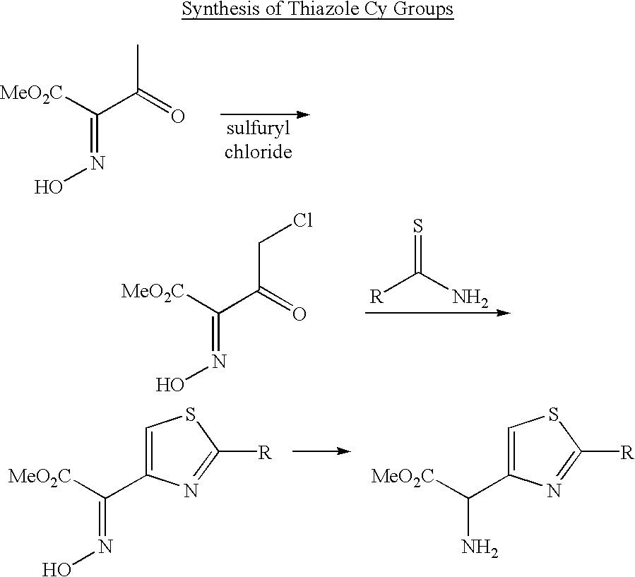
[MeO2C]C(C(=O)C)=NO.[MeO2C]C(C(=O)CCl)=NO.[R]C(N)=S.[MeO2C]C(=NO)C1=CSC([R])=N1.[MeO2C]C(N)C1=CSC([R])=N1
